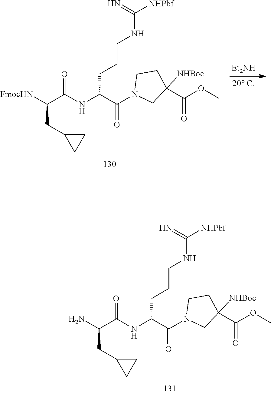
C1CC([NHBoc])(C(=O)OC)CN1C(C(CCCNC([NHPbf])=N)NC(C(N)CC1CC1)=O)=O.[Et2NH].C1CC([NHBoc])(C(=O)OC)CN1C(C(CCCNC([NHPbf])=N)NC(C([FmocHN])CC1CC1)=O)=O
